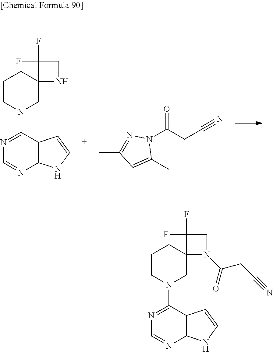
C1(F)(F)C2(N(C(CC#N)=O)C1)CN(C1=NC=NC3=C1C=CN3)CCC2.C1(F)(F)C2(NC1)CN(C1=NC=NC3=C1C=CN3)CCC2.CC1=NN(C(CC#N)=O)C(C)=C1
